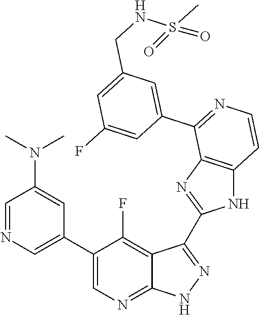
C1=NC=C(C2=CN=C3C(=C2F)C(C2=NC4=C(N2)C=CN=C4C2=CC(CNS(C)(=O)=O)=CC(F)=C2)=N[N H]3)C=C1N(C)C
